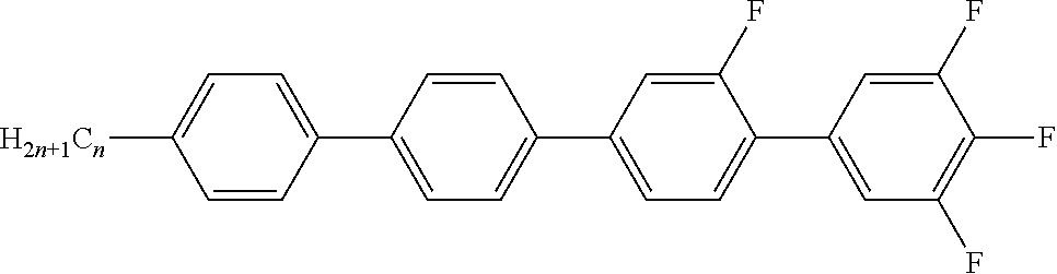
C1=CC(C2=CC=C(C3=CC=C(C4=CC(F)=C(F)C(F)=C4)C(F)=C3)C=C2)=CC=C1[H2n+1Cn]
